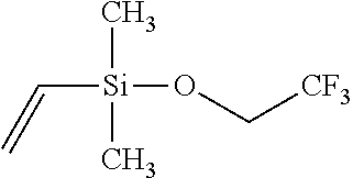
C([Si](C)(C)OC[CF3])=C
